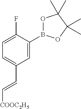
C1=C(B2OC(C)(C)C(C)(C)O2)C(F)=CC=C1C=C[COOC2H5]
